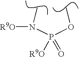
P(=O)(OC)(N(C)[R9O])[R9O]
